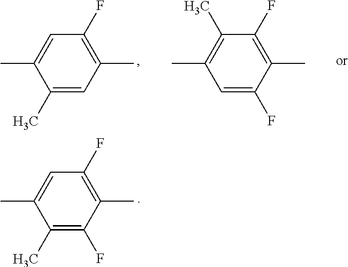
C1(F)=C(C)C=C(C)C(C)=C1.C1(F)=C(C)C(F)=CC(C)=C1C.C1(F)=C(C)C(F)=C(C)C(C)=C1
